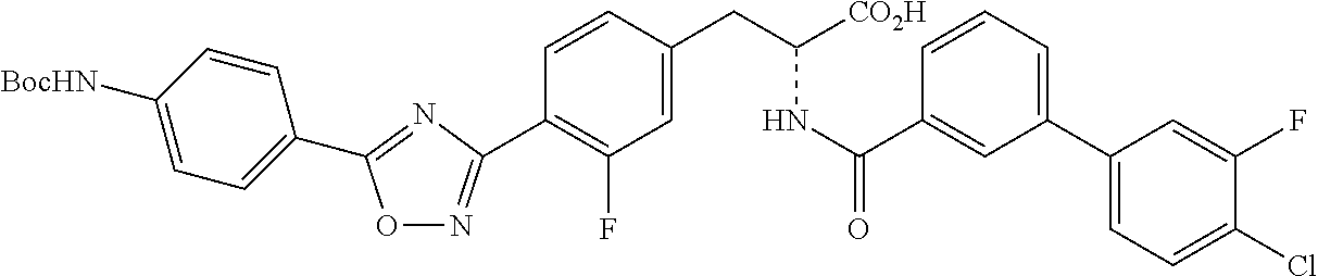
O1N=C(C2=C(F)C=C(CC(NC(=O)C3=CC(C4=CC=C(Cl)C(F)=C4)=CC=C3)[CO2H])C=C2)N=C1C1=CC=C([BocHN])C=C1
